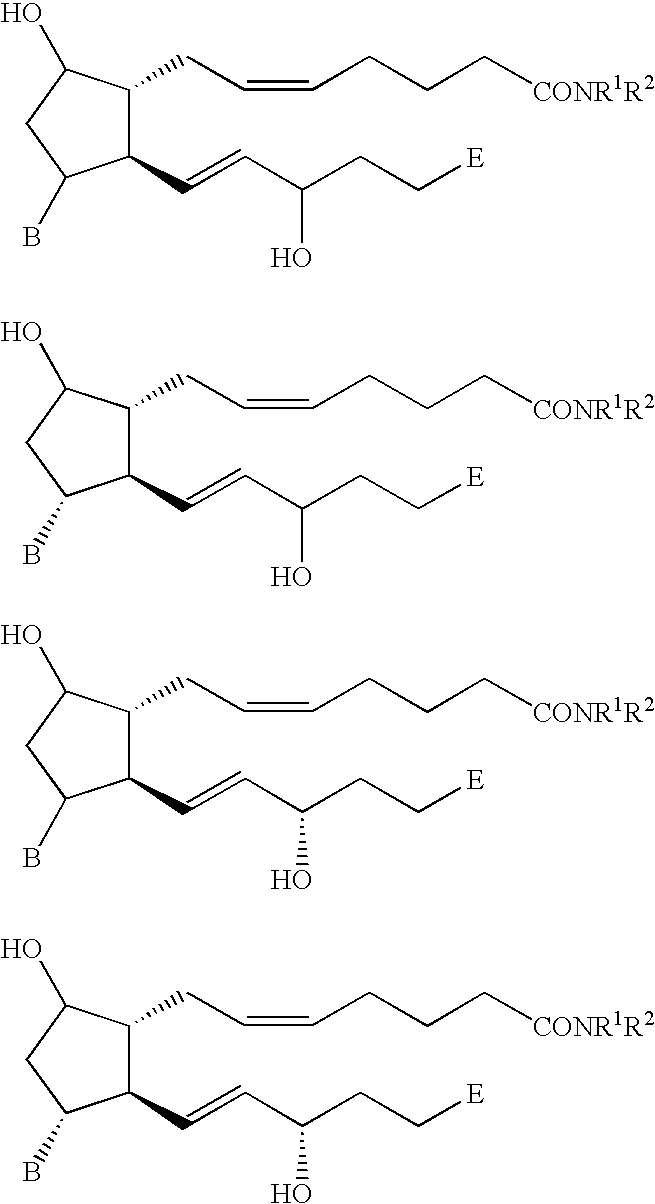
C1(C=CC(CC[E])O)C(CC=CCCC[CONR1R2])C(O)CC1B.C1(C=CC(CC[E])O)C(CC=CCCC[CONR1R2])C(O)CC1B.C1(C=CC(CC[E])O)C(CC=CCCC[CONR1R2])C(O)CC1B.C1(C=CC(CC[E])O)C(CC=CCCC[CONR1R2])C(O)CC1B
